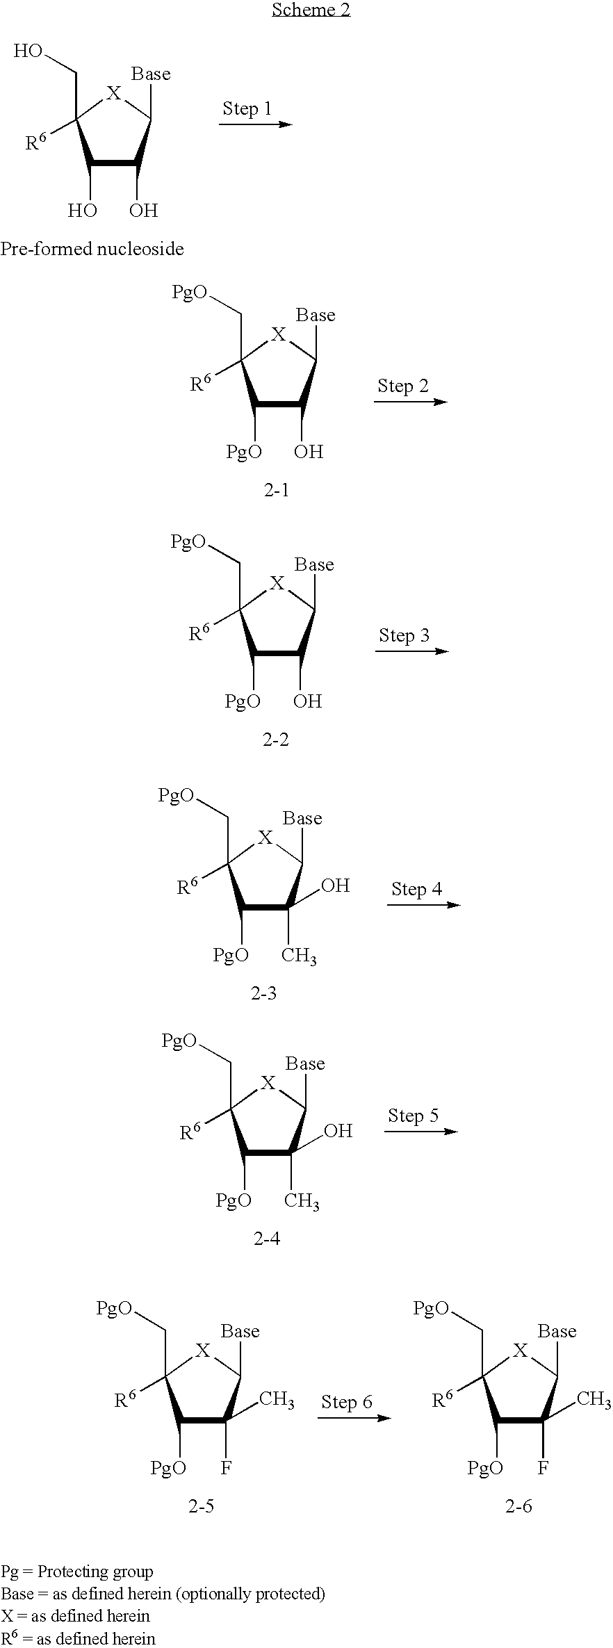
C1(O)C(O)C([Base])[X]C1(CO)[R6].C1([PgO])C(O)C([Base])[X]C1(C[PgO])[R6].C1([PgO])C(O)C([Base])[X]C1(C[PgO])[R6].C1([PgO])C(C)(O)C([Base])[X]C1(C[PgO])[R6].C1([PgO])C(O)(C)C([Base])[X]C1(C[PgO])[R6].C1([PgO])C(F)(C)C([Base])[X]C1(C[PgO])[R6].C1([PgO])C(F)(C)C([Base])[X]C1(C[PgO])[R6]
